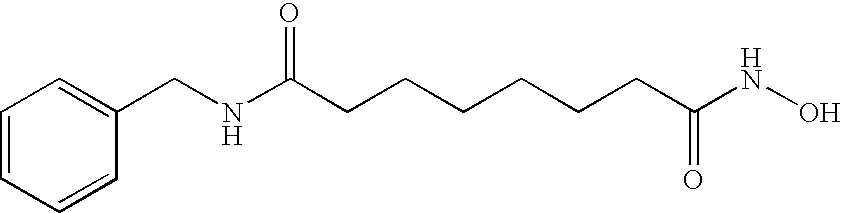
C1=CC=CC(CNC(CCCCCCC(NO)=O)=O)=C1
